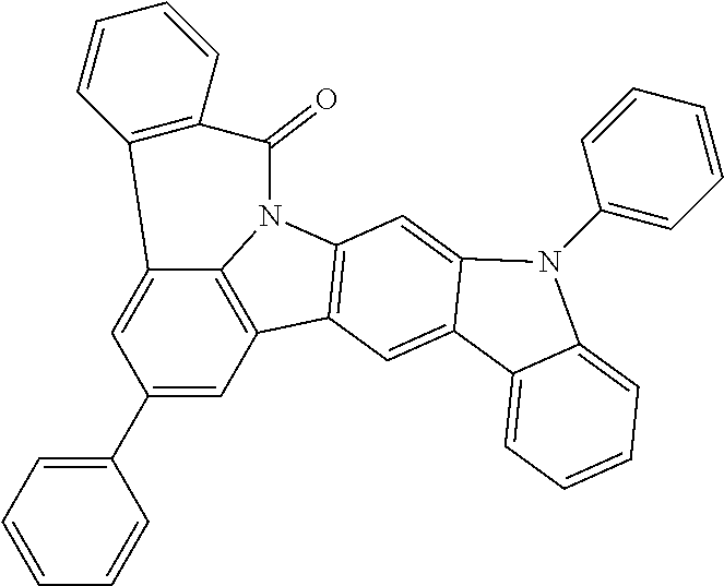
C12=CC(C3=CC=CC=C3)=CC3=C1N(C1=C3C=C3C(=C1)N(C1=CC=CC=C1)C1=CC=CC=C31)C(=O)C1=C2C=CC=C1
